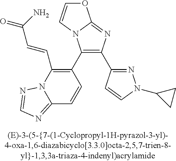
C1(C2=C(C=CC(=O)N)N3C(=NC=N3)C=C2)=C(C2=NN(C3CC3)C=C2)N=C2N1C=CO2
